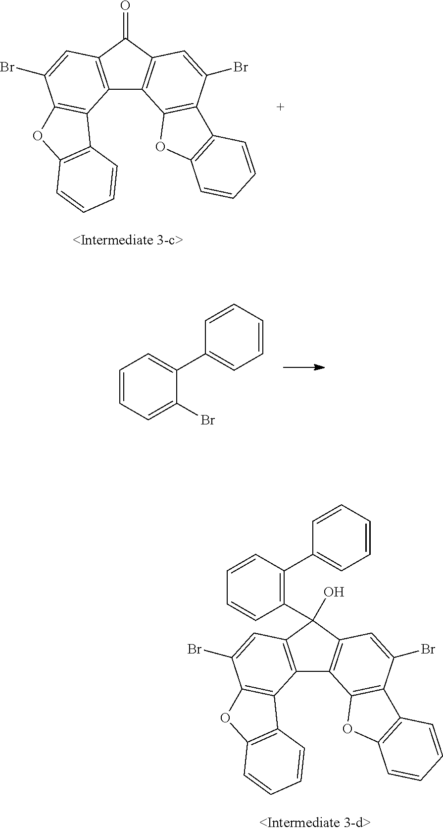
C12=C(C(=O)C3=C1C1=C(C(Br)=C3)C3=C(O1)C=CC=C3)C=C(Br)C1=C2C2=C(O1)C=CC=C2.C1=CC=C(Br)C(C2=CC=CC=C2)=C1.C12=C(C(O)(C3=C(C4=CC=CC=C4)C=CC=C3)C3=C1C1=C(C(Br)=C3)C3=C(O1)C=CC=C3)C=C(Br)C1=C2C2=C(O1)C=CC=C2
